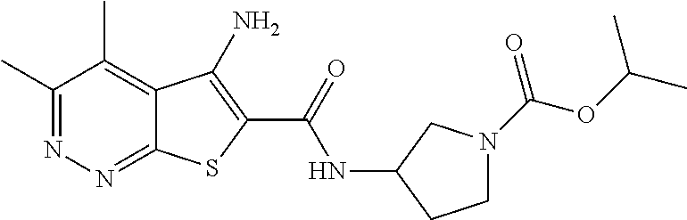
C1(C)=NN=C2C(=C1C)C(N)=C(C(=O)NC1CCN(C(OC(C)C)=O)C1)S2
